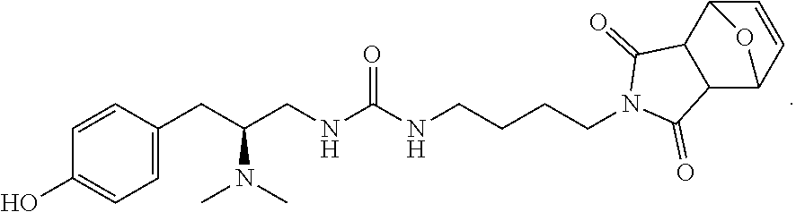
C(NC(NCC(CC1=CC=C(O)C=C1)N(C)C)=O)CCCN1C(=O)C2C3C=CC(C2C1=O)O3
